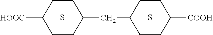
C1CC(CC2CCC([COOH])CC2)CCC1[HOOC].S.S
